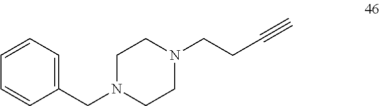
C1=CC=C(CN2CCN(CCC#C)CC2)C=C1
